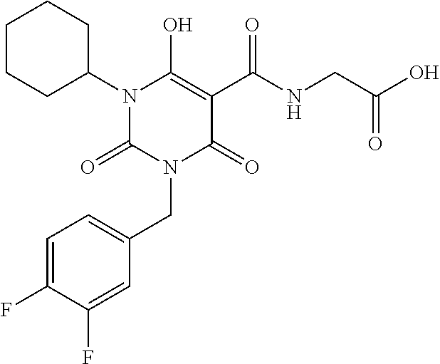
C1=C(F)C(F)=CC(CN2C(=O)C(C(NCC(O)=O)=O)=C(O)N(C3CCCCC3)C2=O)=C1
